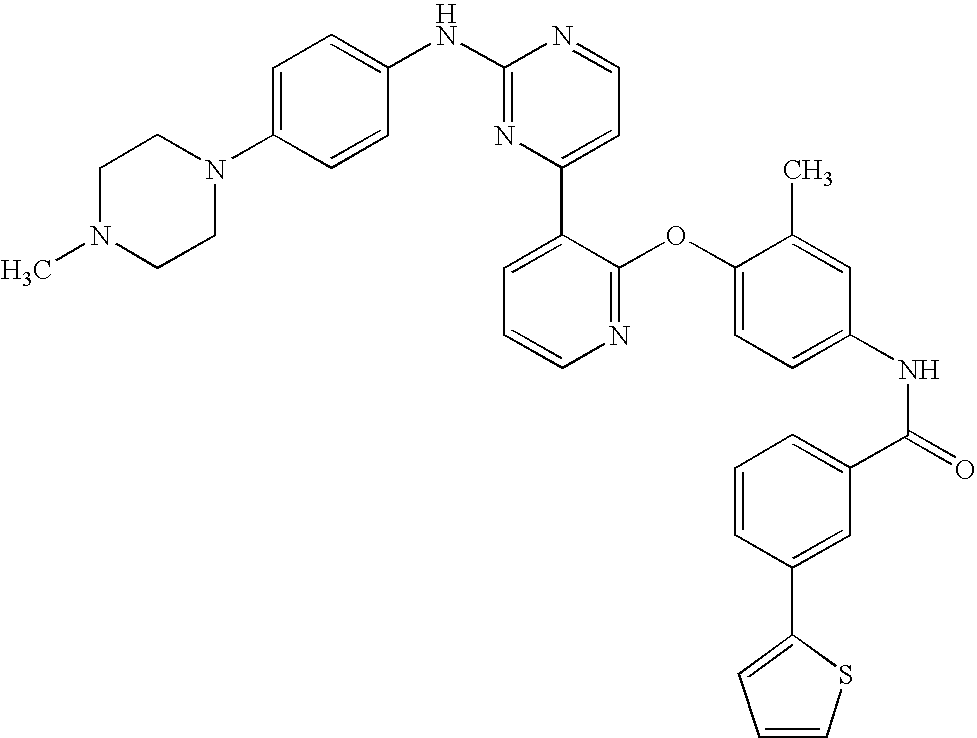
C1(NC2=CC=C(N3CCN(C)CC3)C=C2)=NC(C2=CC=CN=C2OC2=CC=C(NC(=O)C3=CC=CC(C4=CC=CS4)=C3)C=C2C)=CC=N1
